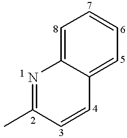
C1=C2C(=CC=C1)C=CC(C)=N2
